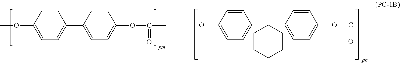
COC1=CC=C(C2=CC=C(OC(=O)C)C=C2)C=C1.COC1=CC=C(C2(C3=CC=C(OC(=O)C)C=C3)CCCCC2)C=C1
